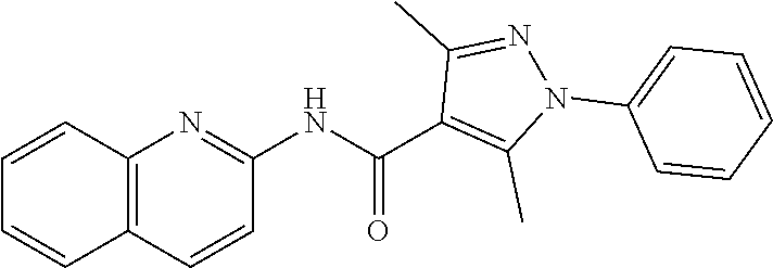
C1=CC2=C(C=C1)C=CC(NC(=O)C1=C(C)N(C3=CC=CC=C3)N=C1C)=N2
